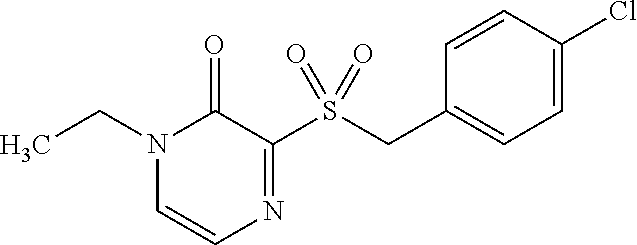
N1(CC)C=CN=C(S(CC2=CC=C(Cl)C=C2)(=O)=O)C1=O
